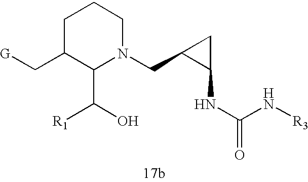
N1(CC2C(NC(=O)N[R3])C2)CCCC(C[G])C1C([R1])O
